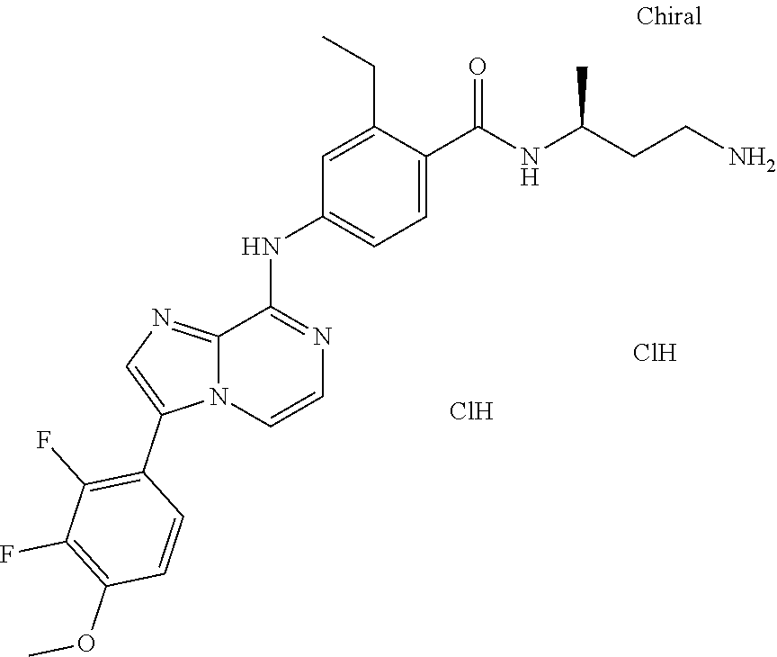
C12=NC=C(C3=C(F)C(F)=C(OC)C=C3)N1C=CN=C2NC1=CC=C(C(NC(CCN)C)=O)C(CC)=C1.Cl.Cl
